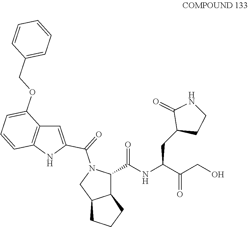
C12C(C(NC(C(CO)=O)CC3CCNC3=O)=O)N(C(=O)C3=CC4=C(N3)C=CC=C4OCC3=CC=CC=C3)CC1CCC2
